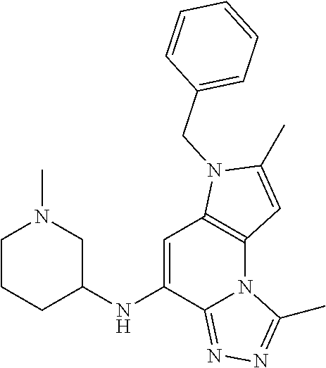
C1CCC(NC2=CC3=C(N4C2=NN=C4C)C=C(C)N3CC2=CC=CC=C2)CN1C
